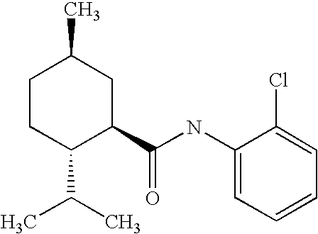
C1CC(C(C)C)C(C(NC2=CC=CC=C2Cl)=O)CC1C
